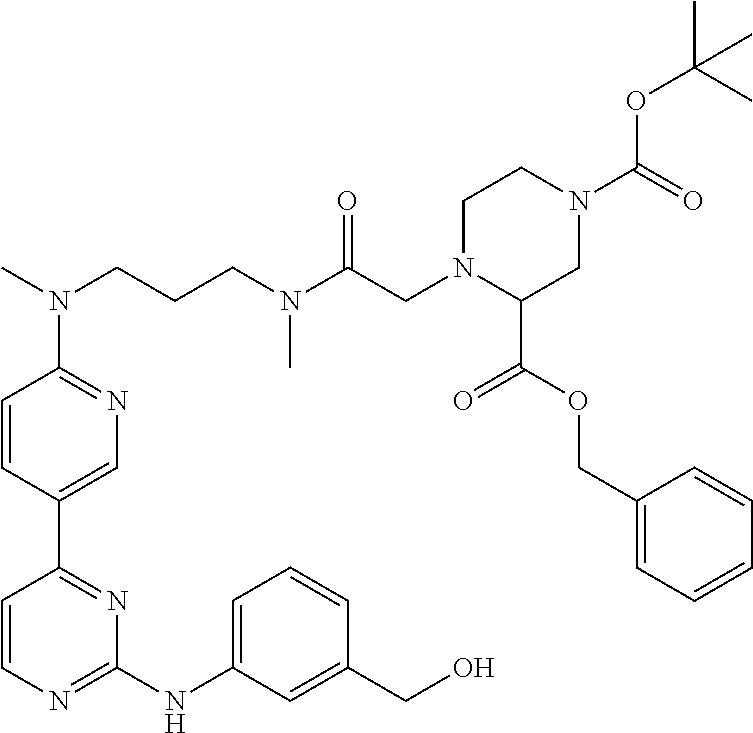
C1=CN=C(NC2=CC=CC(CO)=C2)N=C1C1=CN=C(N(C)CCCN(C(CN2C(C(OCC3=CC=CC=C3)=O)CN(C(=O)OC(C)(C)C)CC2)=O)C)C=C1
